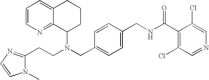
N(CC1=CC=C(CNC(C2=C(Cl)C=NC=C2Cl)=O)C=C1)(C1CCCC2=CC=CN=C12)CCC1=NC=CN1C
